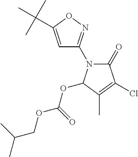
C1=C(C(C)(C)C)ON=C1N1C(=O)C(Cl)=C(C)C1OC(=O)OCC(C)C
